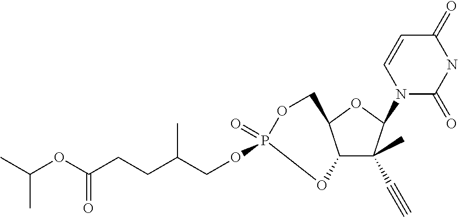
C12C(C)(C#C)C(N3C(=O)NC(=O)C=C3)OC1COP(=O)(OCC(CCC(OC(C)C)=O)C)O2
